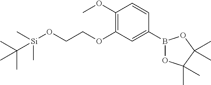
B1(C2=CC(OCCO[Si](C)(C)C(C)(C)C)=C(OC)C=C2)OC(C)(C)C(C)(C)O1
